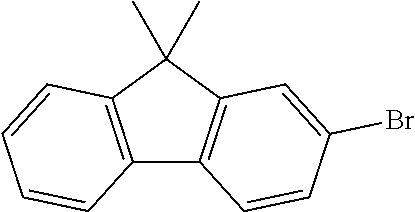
C12=C(C(C)(C)C3=C1C=CC=C3)C=C(Br)C=C2
